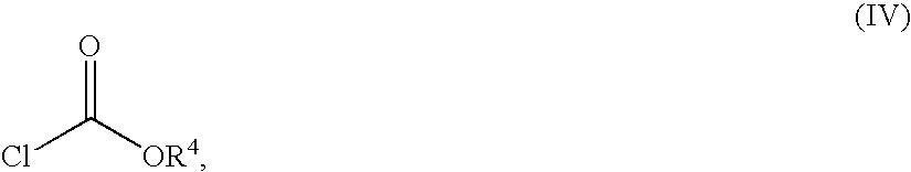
ClC([OR4])=O
